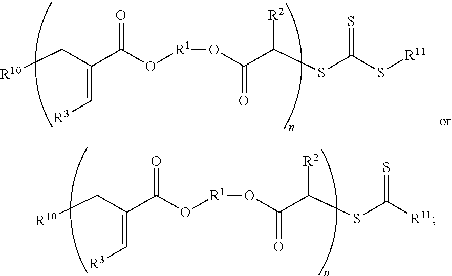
[R10]CC(C(O[R1]OC(C(SC([R11])=S)[R2])=O)=O)=C[R3].[R10]CC(C(O[R1]OC(C(SC(S[R11])=S)[R2])=O)=O)=C[R3]
